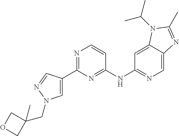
C1(NC2=NC(C3=CN(CC4(C)COC4)N=C3)=NC=C2)=NC=C2C(=C1)N(C(C)C)C(C)=N2
